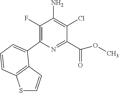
N1=C(C(=O)OC)C(Cl)=C(N)C(F)=C1C1=CC=CC2=C1C=CS2
